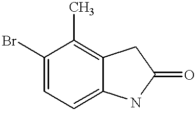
C1(Br)=CC=C2C(=C1C)CC(=O)N2
